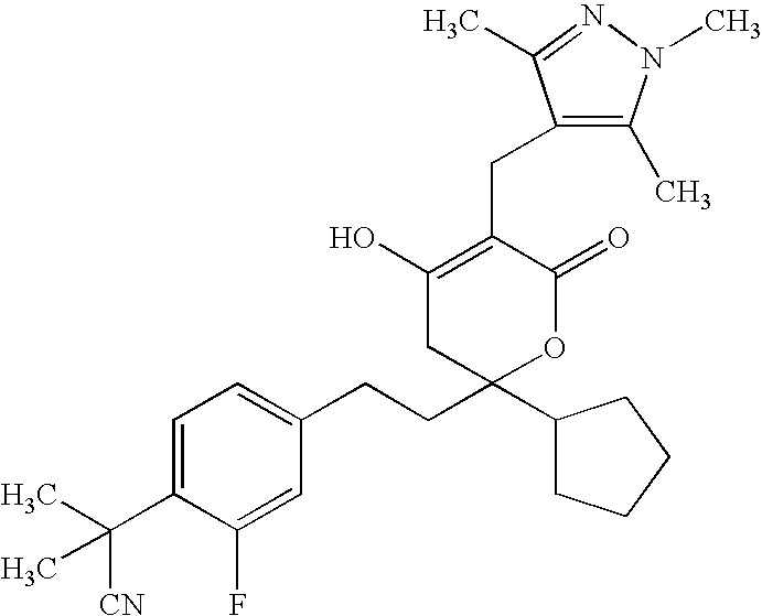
C1=C(C([CN])(C)C)C(F)=CC(CCC2(C3CCCC3)OC(=O)C(CC3=C(C)N(C)N=C3C)=C(O)C2)=C1
